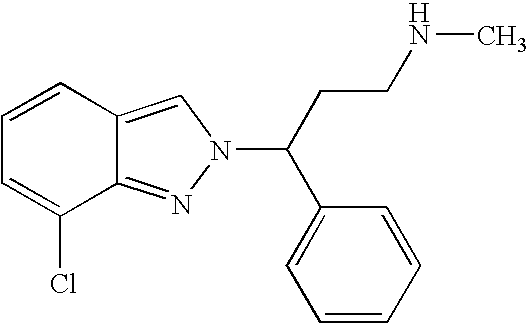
C1=CC2=CN(C(C3=CC=CC=C3)CCNC)N=C2C(Cl)=C1
